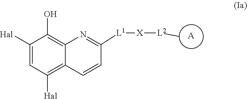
C1([Hal])=C2C(=C(O)C([Hal])=C1)N=C([L1][X][L2]C)C=C2.[A]
